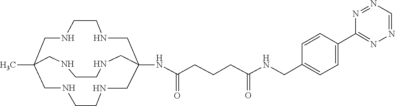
CC12CNCCNCC(NC(CCCC(NCC3=CC=C(C4=NN=CN=N4)C=C3)=O)=O)(CNCCNC1)CNCCNC2
